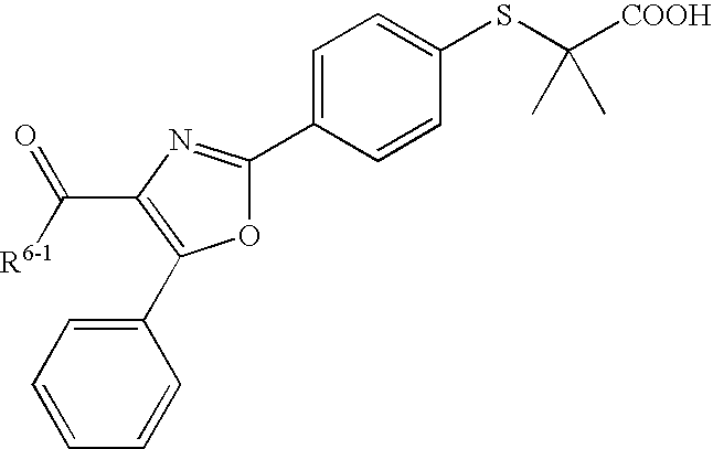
C(=O)(C1=C(C2=CC=CC=C2)OC(C2=CC=C(SC([COOH])(C)C)C=C2)=N1)[R6-1]
